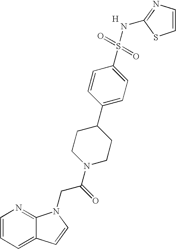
C1=CC=C2C(=N1)N(CC(N1CCC(C3=CC=C(S(=O)(=O)NC4=NC=CS4)C=C3)CC1)=O)C=C2.[H]
